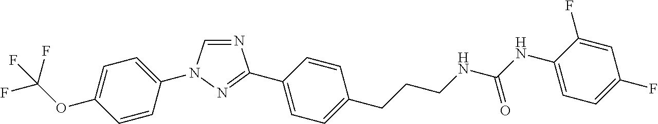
C1=C(OC(F)(F)F)C=CC(N2C=NC(C3=CC=C(CCCNC(NC4=CC=C(F)C=C4F)=O)C=C3)=N2)=C1
